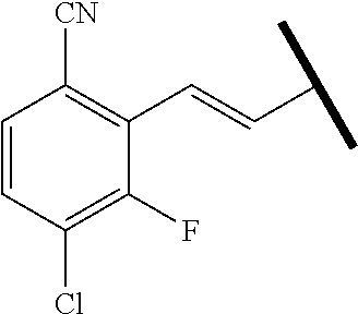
C1=CC(Cl)=C(F)C(C=CC(C)C)=C1[CN]
